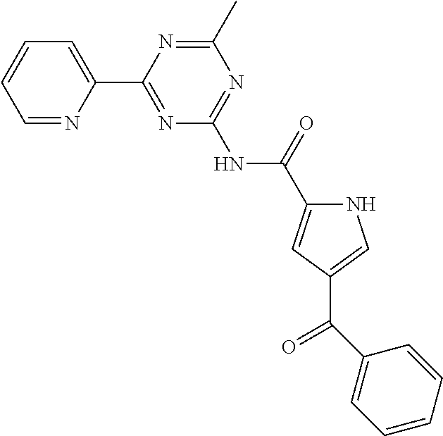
C1=NC(C2=NC(NC(=O)C3=CC(C(=O)C4=CC=CC=C4)=CN3)=NC(C)=N2)=CC=C1
